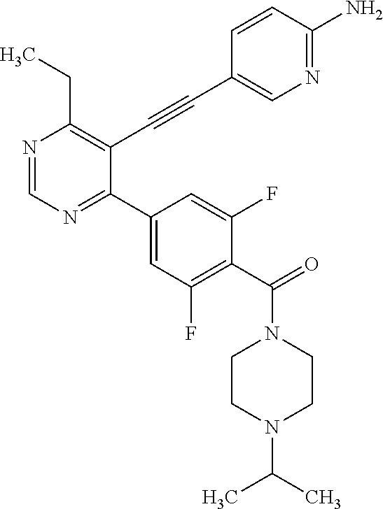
CCC1=C(C#CC2=CN=C(N)C=C2)C(C2=CC(F)=C(C(N3CCN(C(C)C)CC3)=O)C(F)=C2)=NC=N1
